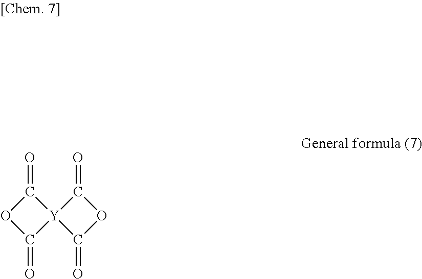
C1(=O)[Y]2(C(=O)O1)C(=O)OC2=O
